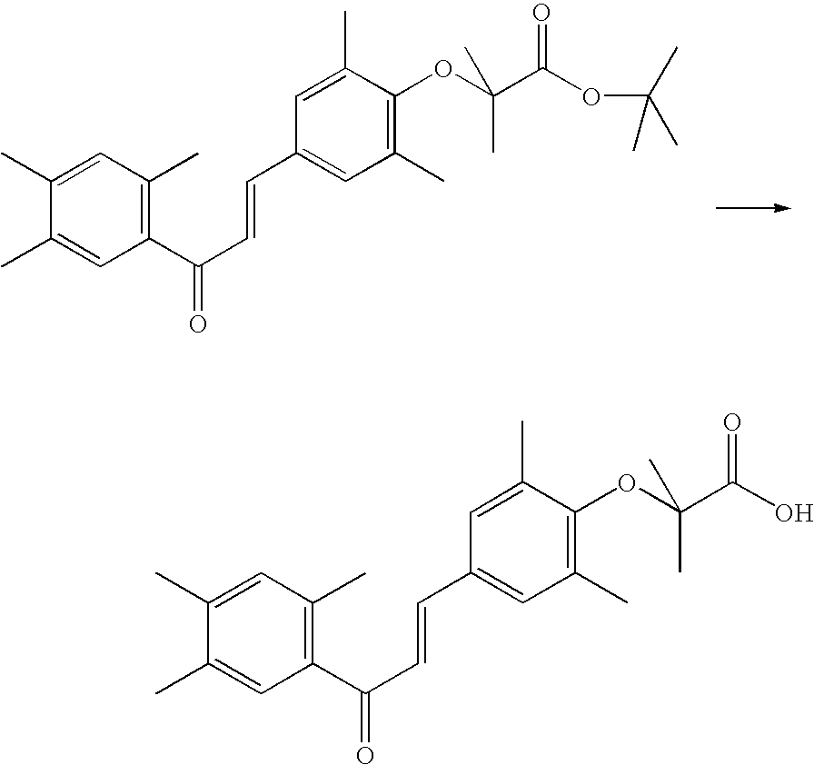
C1=C(C)C(C)=CC(C(C=CC2=CC(C)=C(OC(C(OC(C)(C)C)=O)(C)C)C(C)=C2)=O)=C1C.C1=C(C)C(C)=CC(C(C=CC2=CC(C)=C(OC(C(O)=O)(C)C)C(C)=C2)=O)=C1C
